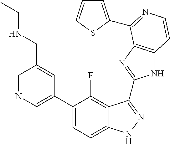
C1=C(C2=CC=C3C(=C2F)C(C2=NC4=C(N2)C=CN=C4C2=CC=CS2)=NN3)C=C(CNCC)C=N1
